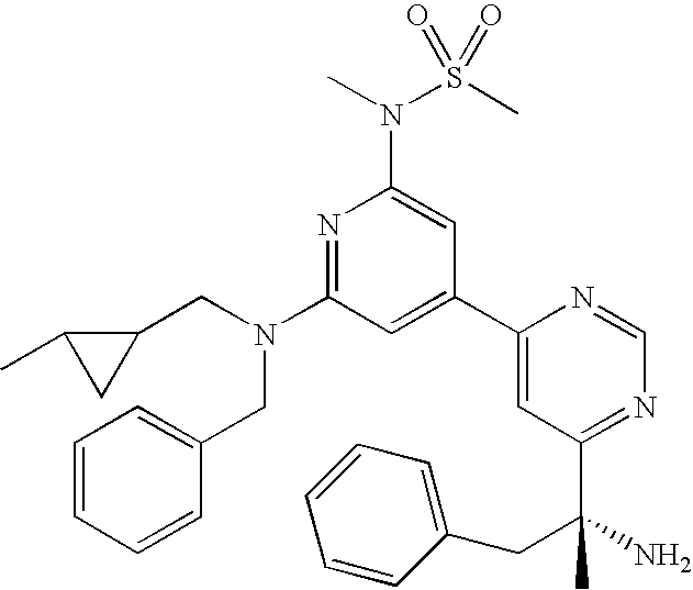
N1=C(N(CC2C(C)C2)CC2=CC=CC=C2)C=C(C2=CC(C(N)(C)CC3=CC=CC=C3)=NC=N2)C=C1N(S(C)(=O)=O)C
